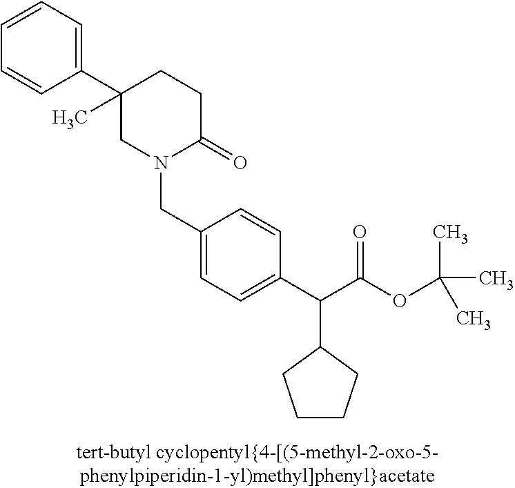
N1(CC2=CC=C(C(C(OC(C)(C)C)=O)C3CCCC3)C=C2)C(=O)CCC(C2=CC=CC=C2)(C)C1
